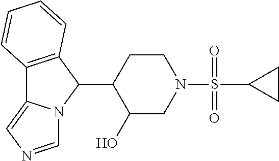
C12=C(C(C3C(O)CN(S(C4CC4)(=O)=O)CC3)N3C1=CN=C3)C=CC=C2
